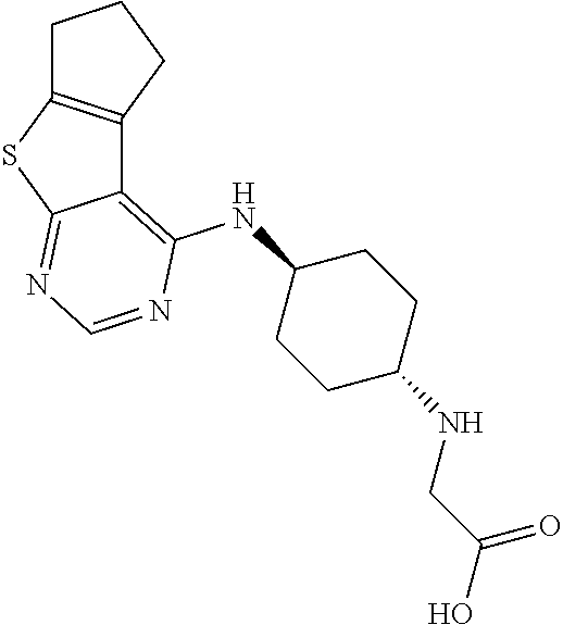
C12=C(NC3CCC(NCC(O)=O)CC3)N=CN=C1SC1=C2CCC1
